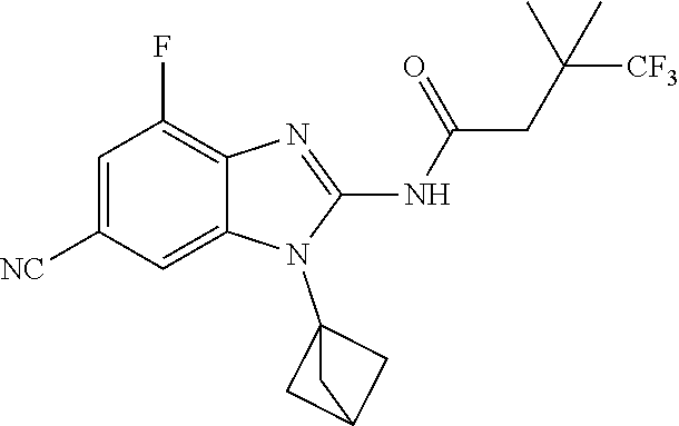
C1=C([NC])C=C2C(=C1F)N=C(NC(=O)CC(C)([CF3])C)N2C12CC(C1)C2
